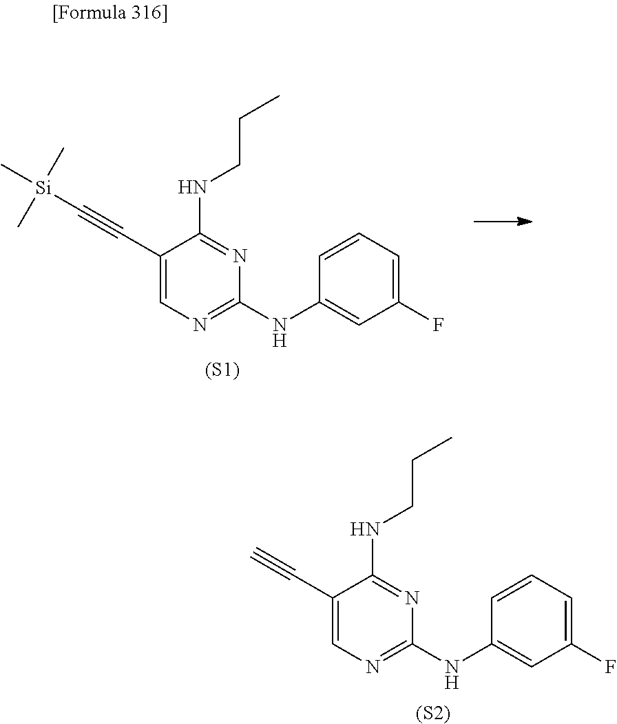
C1(C#C[Si](C)(C)C)=CN=C(NC2=CC(F)=CC=C2)N=C1NCCC.[(S1)].C1(C#C)=CN=C(NC2=CC(F)=CC=C2)N=C1NCCC.[(S2)]
